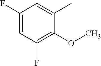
C1(F)=CC(F)=C(OC)C(C)=C1
